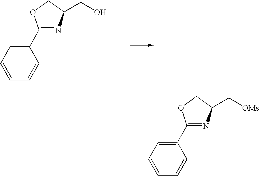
C1=CC(C2=NC(CO)CO2)=CC=C1.C1=CC(C2=NC(C[OMs])CO2)=CC=C1
